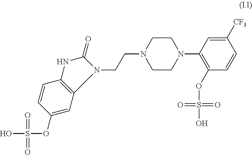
C1=CC2=C(C=C1OS(O)(=O)=O)N(CCN1CCN(C3=C(OS(=O)(=O)O)C=CC([CF3])=C3)CC1)C(=O)N2
